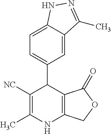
C1=C2C(=CC=C1C1C([NC])=C(C)NC3=C1C(=O)OC3)NN=C2C
